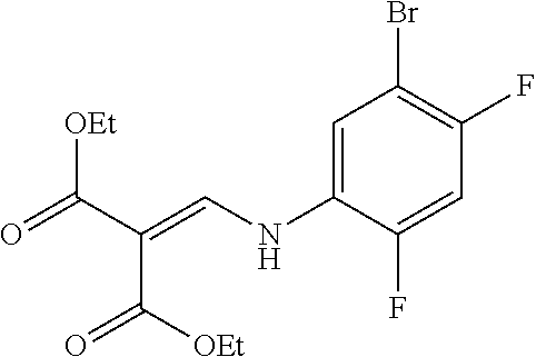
C1=C(NC=C(C([OEt])=O)C([OEt])=O)C(F)=CC(F)=C1Br
